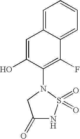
C1(=O)NS(=O)(=O)N(C2=C(F)C3=CC=CC=C3C=C2O)C1
